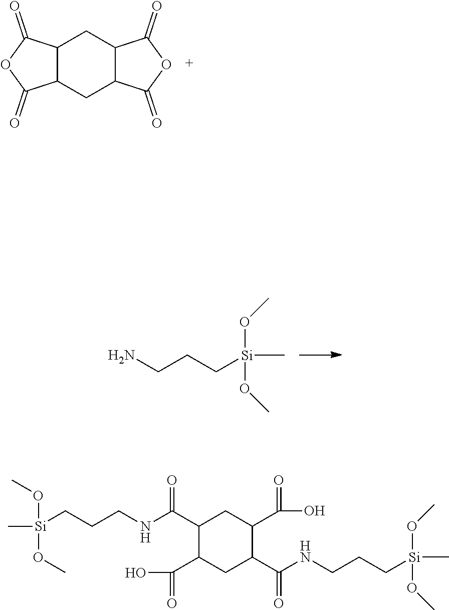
C1C2C(=O)OC(=O)C2CC2C1C(=O)OC2=O.CO[Si](CCCN)(OC)C.CO[Si](OC)(C)CCCNC(C1C(C(=O)O)CC(C(NCCC[Si](OC)(OC)C)=O)C(C(=O)O)C1)=O
